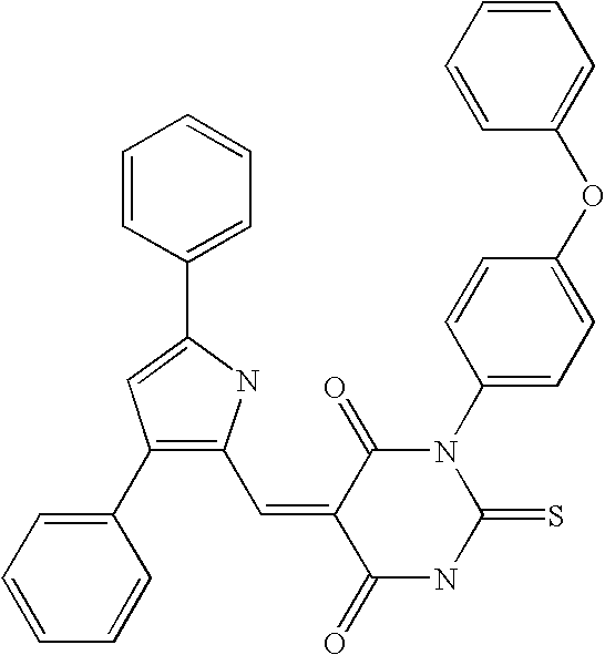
C1=CC=CC(OC2=CC=C(N3C(=O)C(=CC4=C(C5=CC=CC=C5)C=C(C5=CC=CC=C5)N4)C(=O)NC3=S)C=C2)=C1
